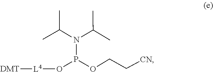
O(CC[CN])P(N(C(C)C)C(C)C)O[L4][DMT]
